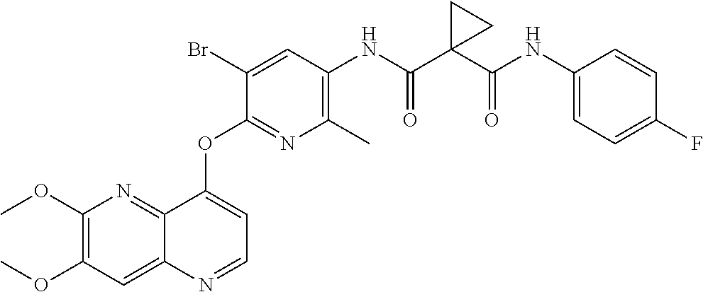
C1(OC)=C(OC)N=C2C(=C1)N=CC=C2OC1=NC(C)=C(NC(C2(C(NC3=CC=C(F)C=C3)=O)CC2)=O)C=C1Br
